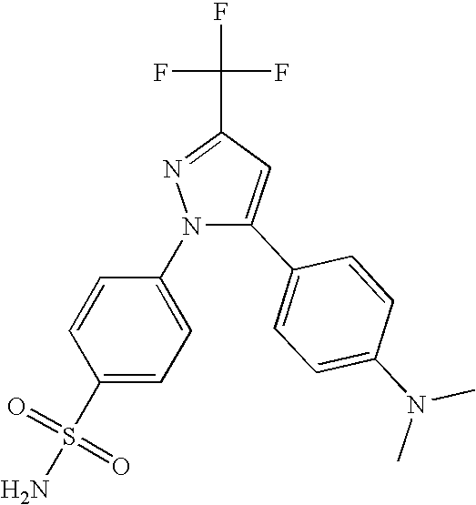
N1(C2=CC=C(S(N)(=O)=O)C=C2)C(C2=CC=C(N(C)C)C=C2)=CC(C(F)(F)F)=N1
